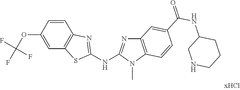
O(C1=CC2=C(C=C1)N=C(NC1=NC3=C(N1C)C=CC(C(NC1CCCNC1)=O)=C3)S2)C(F)(F)F
